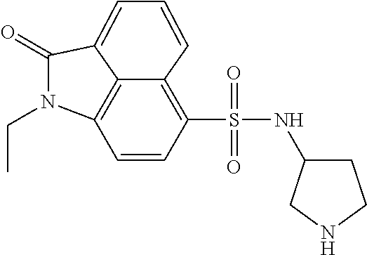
C1=CC(S(NC2CCNC2)(=O)=O)=C2C=CC=C3C(=O)N(CC)C1=C23
